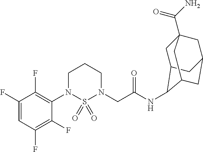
C1(F)=CC(F)=C(F)C(N2S(=O)(=O)N(CC(NC3C4CC5(C(N)=O)CC(CC3C5)C4)=O)CCC2)=C1F
